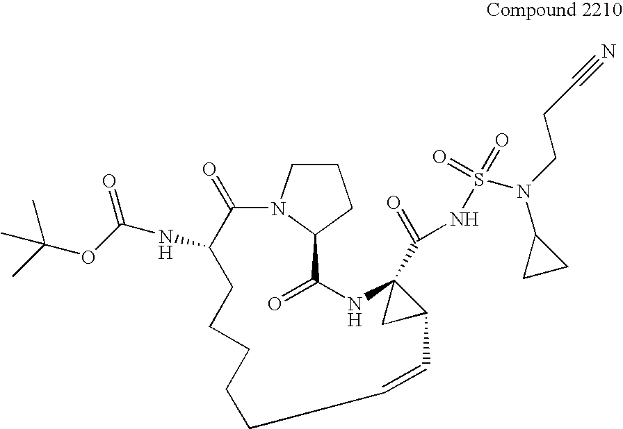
C1CCC2N1C(=O)C(NC(OC(C)(C)C)=O)CCCCCC=CC1C(C(NS(=O)(=O)N(CCC#N)C3CC3)=O)(NC2=O)C1
